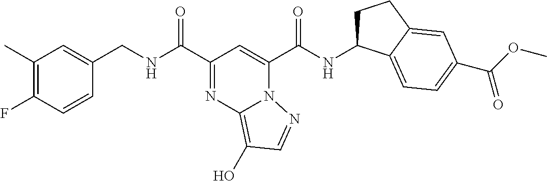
C1(C)=C(F)C=CC(CNC(C2=NC3=C(O)C=NN3C(C(NC3CCC4=CC(C(OC)=O)=CC=C34)=O)=C2)=O)=C1
